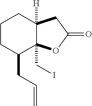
C12(CI)C([H])(CC(=O)O1)CCCC2CC=C
